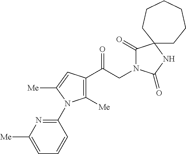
C1([Me])=C(C(CN2C(=O)C3(NC2=O)CCCCCC3)=O)C=C([Me])N1C1=NC([Me])=CC=C1
